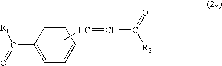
C1=CC=CC=C1C(=O)[R1].CC=CC([R2])=O
